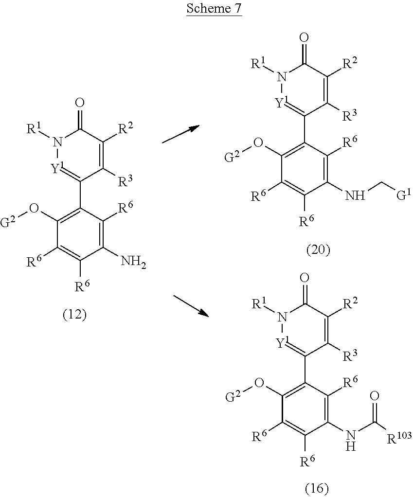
N1([R1])[Y1]=C(C2=C(O[G2])C([R6])=C([R6])C(NC[G1])=C2[R6])C([R3])=C([R2])C1=O.N1([R1])[Y1]=C(C2=C(O[G2])C([R6])=C([R6])C(NC([R103])=O)=C2[R6])C([R3])=C([R2])C1=O.N1([R1])[Y1]=C(C2=C(O[G2])C([R6])=C([R6])C(N)=C2[R6])C([R3])=C([R2])C1=O
